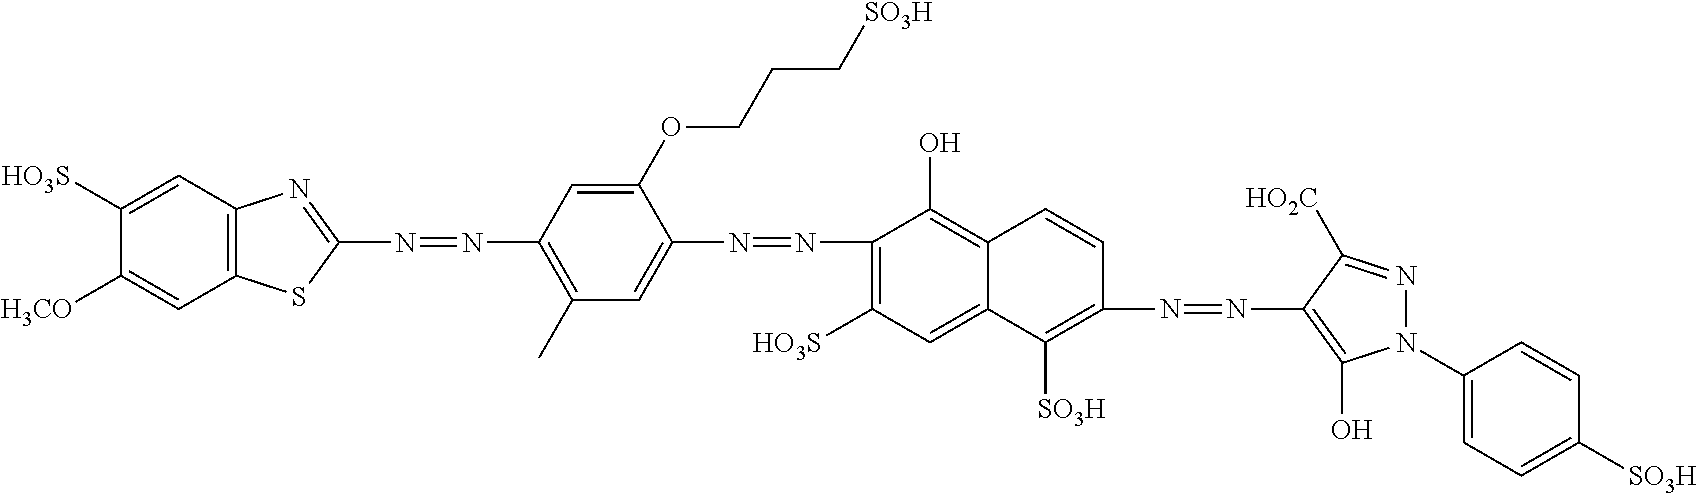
N(=NC1=C(C)C=C(N=NC2=C([HO3S])C=C3C(=C2O)C=CC(N=NC2=C(O)N(C4=CC=C([SO3H])C=C4)N=C2[HO2C])=C3[SO3H])C(OCCC[SO3H])=C1)C1=NC2=C(S1)C=C([H3CO])C([HO3S])=C2
